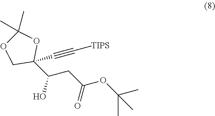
C1(C(CC(OC(C)(C)C)=O)O)(C#C[TIPS])OC(C)(C)OC1
